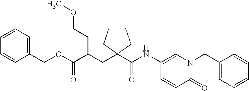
C1(COC(C(CCOC)CC2(C(NC3=CN(CC4=CC=CC=C4)C(=O)C=C3)=O)CCCC2)=O)=CC=CC=C1
